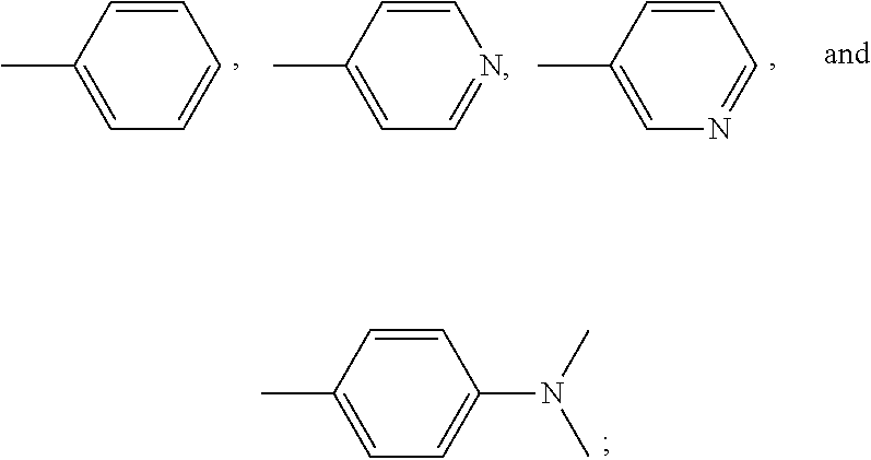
CC1=CC=CC=C1.CC1=CC=NC=C1.CC1=CN=CC=C1.CC1=CC=C(N(C)C)C=C1
